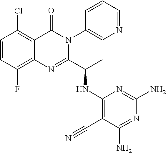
C1=CC(F)=C2C(=C1Cl)C(=O)N(C1=CN=CC=C1)C(C(C)NC1=C(C#N)C(N)=NC(N)=N1)=N2
